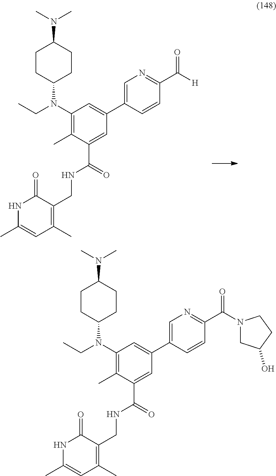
C1(N(CC)C2CCC(N(C)C)CC2)=C(C)C(C(=O)NCC2=C(C)C=C(C)NC2=O)=CC(C2=CN=C(C([H])=O)C=C2)=C1.C1(N(CC)C2CCC(N(C)C)CC2)=C(C)C(C(=O)NCC2=C(C)C=C(C)NC2=O)=CC(C2=CN=C(C(N3CC(O)CC3)=O)C=C2)=C1
